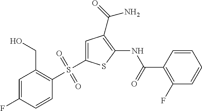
C1=CC(C(=O)NC2=C(C(=O)N)C=C(S(C3=C(CO)C=C(F)C=C3)(=O)=O)S2)=C(F)C=C1
